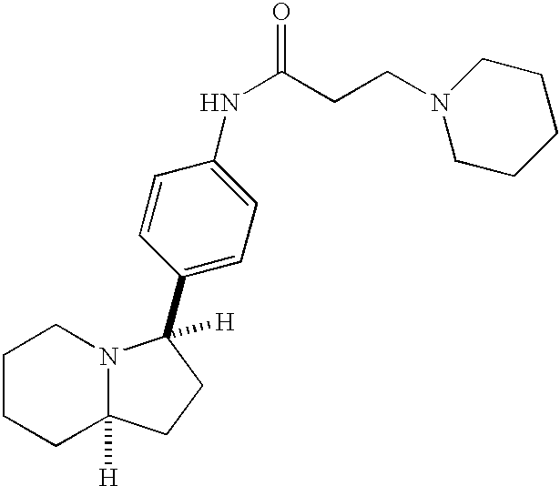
C1CCC2([H])N(C1)C([H])(C1=CC=C(NC(CCN3CCCCC3)=O)C=C1)CC2
